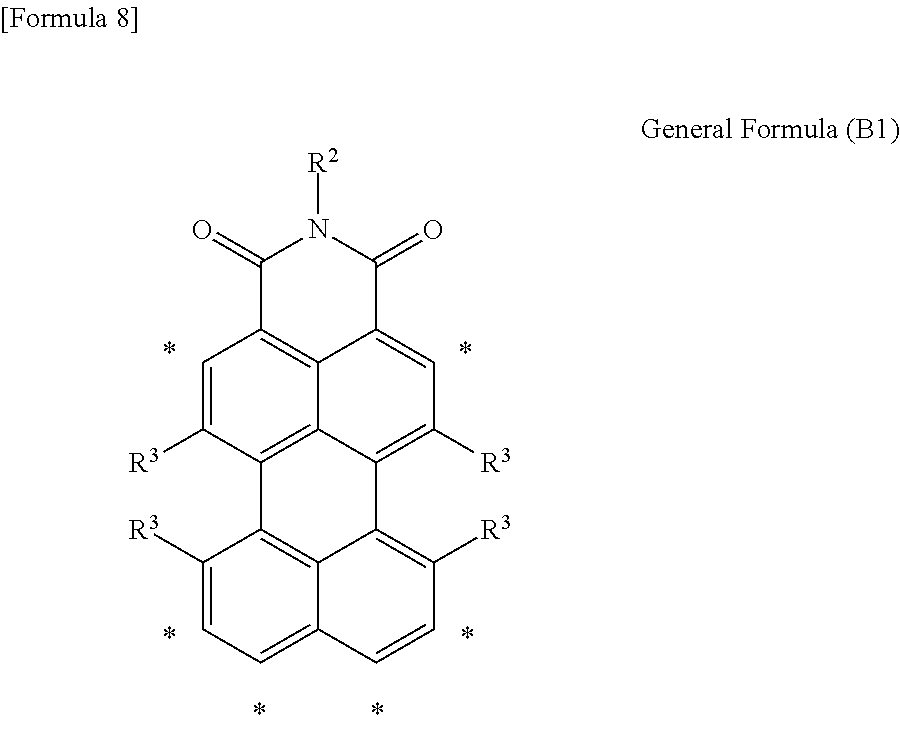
C1(=O)C2=C3C(=CC([R3])=C4C3=C(C3=C5C4=C([R3])C=CC5=CC=C3[R3])C([R3])=C2)C(=O)N1[R2]
